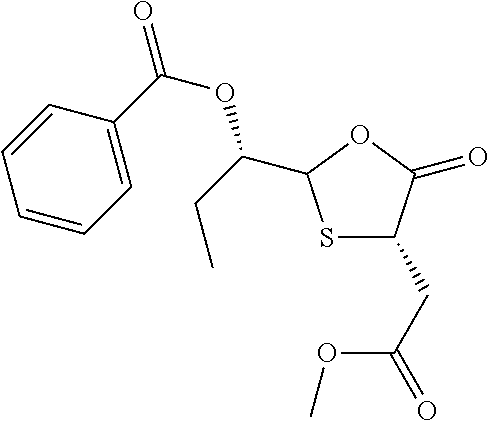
S1C(CC(=O)OC)C(=O)OC1C(OC(=O)C1=CC=CC=C1)CC
